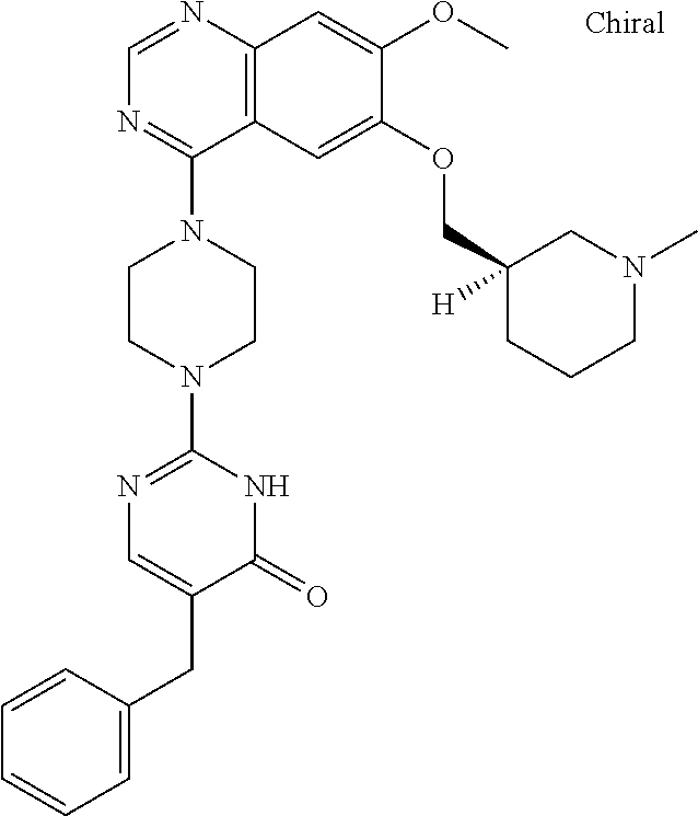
C12=C(N=CN=C1N1CCN(C3=NC=C(CC4=CC=CC=C4)C(=O)N3)CC1)C=C(OC)C(OCC1([H])CCCN(C)C1)=C2
